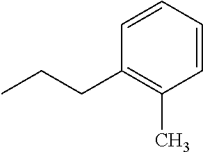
C1=CC=CC(CCC)=C1C
